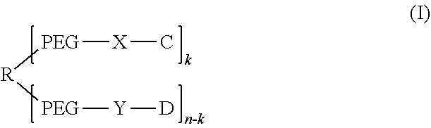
[PEG]([X]C)[R][PEG][Y][D]
